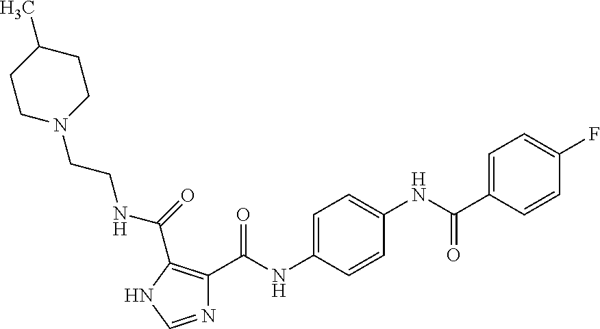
C1=C(NC(C2=C(C(=O)NCCN3CCC(C)CC3)NC=N2)=O)C=CC(NC(C2=CC=C(F)C=C2)=O)=C1
